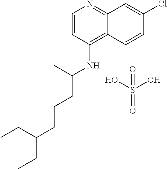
C1=CC(NC(CCCC(CC)CC)C)=C2C(=N1)C=C(Cl)C=C2.S(=O)(O)(O)=O
